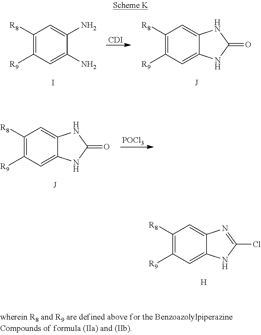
C1([R8])=C([R9])C=C2C(=C1)N=C(Cl)N2.[H].C1([R8])=C([R9])C=C(N)C(N)=C1.I.[CDI].C1([R8])=C([R9])C=C2C(=C1)NC(=O)N2.[J].C1([R8])=C([R9])C=C2C(=C1)NC(=O)N2.[J].[POCl3]
